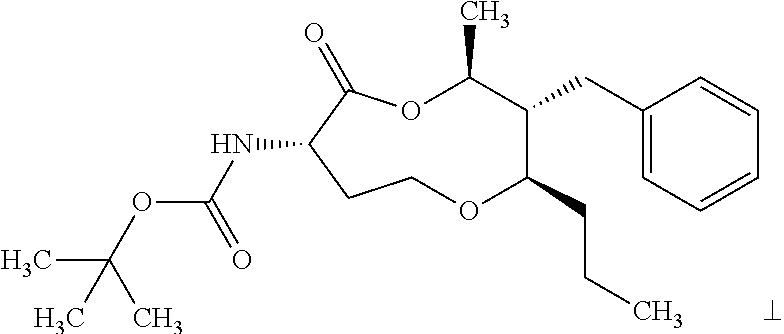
N(C1C(=O)OC(C)C(CC2=CC=CC=C2)C(CCC)OCC1)C(OC(C)(C)C)=O
